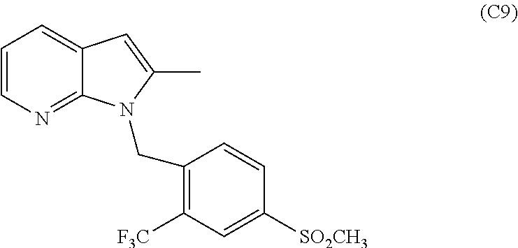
C12=CC=CN=C1N(CC1=C([F3C])C=C([SO2CH3])C=C1)C(C)=C2
